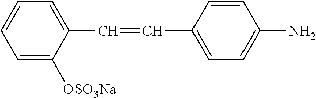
C1=C([OSO3Na])C(C=CC2=CC=C(N)C=C2)=CC=C1
